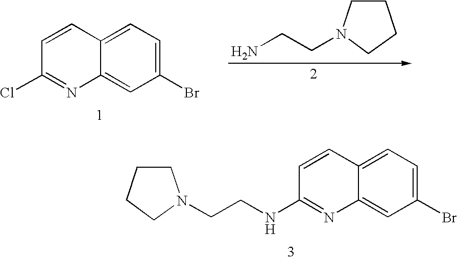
C1(Br)=CC=C2C(=C1)N=C(NCCN1CCCC1)C=C2.C1(Br)=CC=C2C(=C1)N=C(Cl)C=C2.C(CN)N1CCCC1
